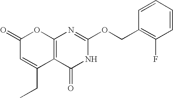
C12=C(C(=O)NC(OCC3=C(F)C=CC=C3)=N1)C(CC)=CC(=O)O2
